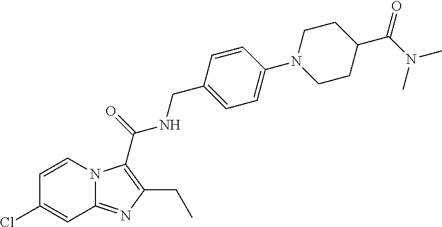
C12=NC(CC)=C(C(=O)NCC3=CC=C(N4CCC(C(N(C)C)=O)CC4)C=C3)N1C=CC(Cl)=C2
